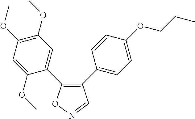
C1(C2=CC=C(OCCC)C=C2)=C(C2=CC(OC)=C(OC)C=C2OC)ON=C1
